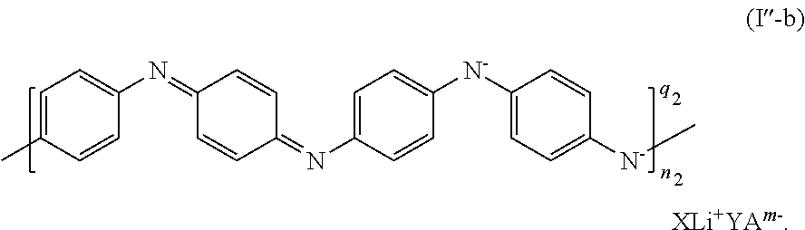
C1=C(C)C=CC(N=C2C=CC(=NC3=CC=C([N-]C4=CC=C([N-]C)C=C4)C=C3)C=C2)=C1.[XLi+YAm-]
